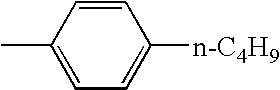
C1(C)=CC=C([n-C4H9])C=C1
